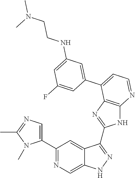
C1(C2=NC=C3C(=C2)C(C2=NC4=C(N2)N=CC=C4C2=CC(NCCN(C)C)=CC(F)=C2)=NN3)=CN=C(C)N1C
